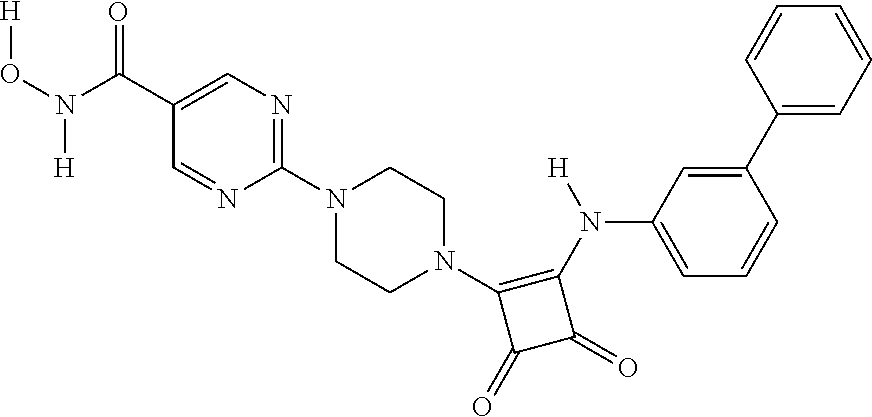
C1(C(N([H])O[H])=O)=CN=C(N2CCN(C3=C(N(C4=CC=CC(C5=CC=CC=C5)=C4)[H])C(=O)C3=O)CC2)N=C1
